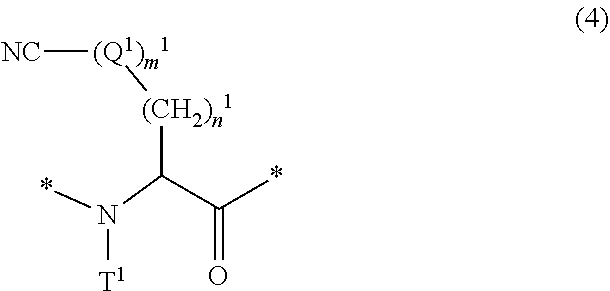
[NC][(Q1)m1][(CH2)n1]C(C(*)=O)N(*)[T1]
